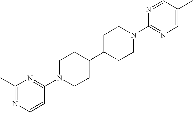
C1(C)=NC(C)=CC(N2CCC(C3CCN(C4=NC=C(C)C=N4)CC3)CC2)=N1
